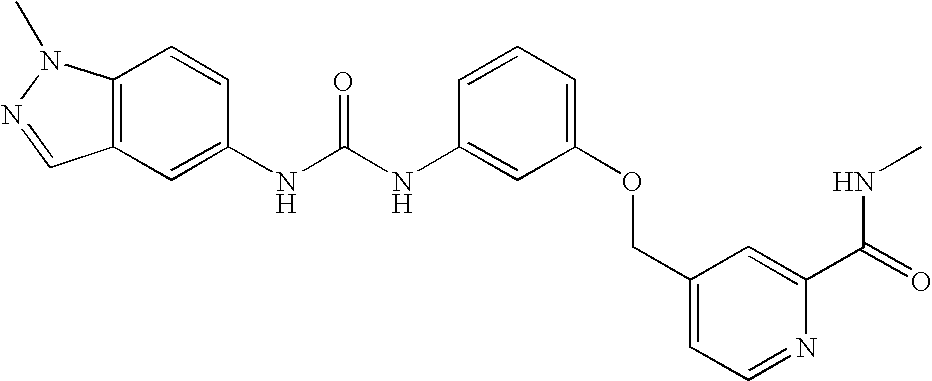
C12=C(N(C)N=C1)C=CC(NC(NC1=CC(OCC3=CC=NC(C(=O)NC)=C3)=CC=C1)=O)=C2
